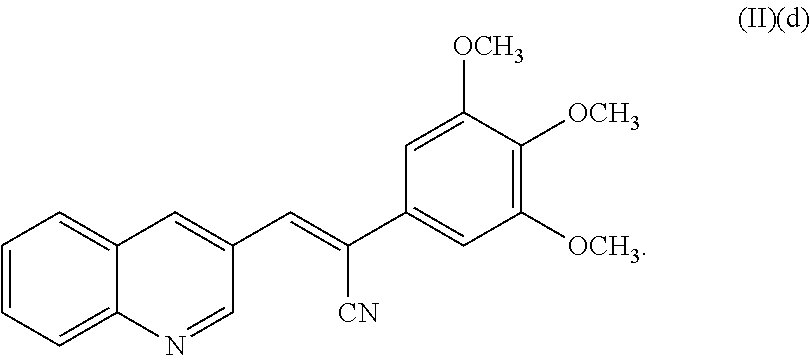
C1=CC=C2C(=C1)N=CC(C=C([CN])C1=CC([OCH3])=C([OCH3])C([OCH3])=C1)=C2
